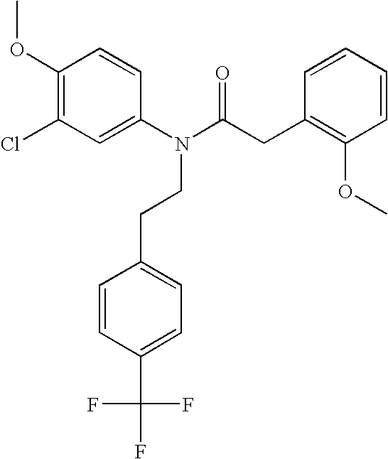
C1(N(C(CC2=C(OC)C=CC=C2)=O)CCC2=CC=C(C(F)(F)F)C=C2)=CC(Cl)=C(OC)C=C1
